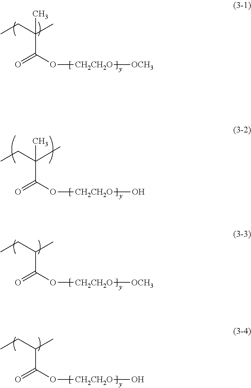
O([CH2CH2O][OCH3])C(=O)C(CC)(C)C.O([CH2CH2O]O)C(=O)C(CC)(C)C.O([CH2CH2O][OCH3])C(=O)C(CC)C.O([CH2CH2O]O)C(=O)C(CC)C
